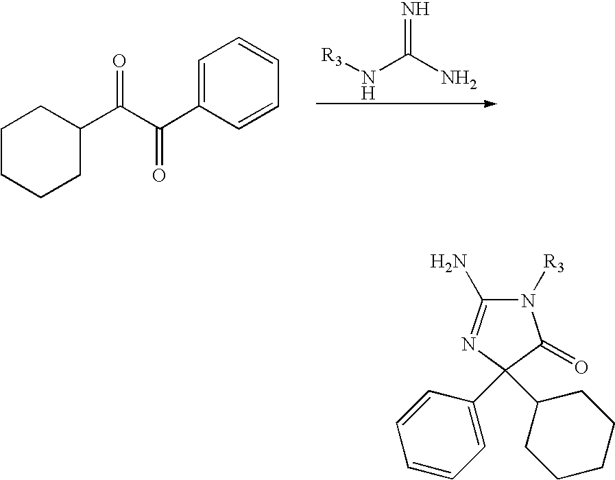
C1CCCC(C(C(C2=CC=CC=C2)=O)=O)C1.[R3]NC(N)=N.N1([R3])C(N)=NC(C2=CC=CC=C2)(C2CCCCC2)C1=O
